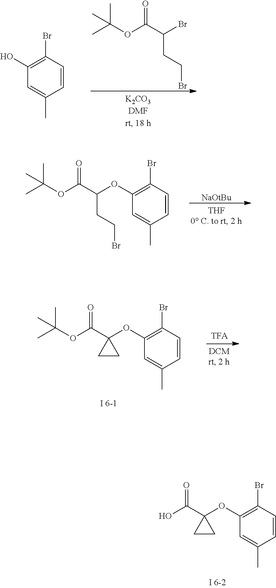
C1=CC(Br)=C(OC2(C(O)=O)CC2)C=C1C.CC(OC(C(Br)CCBr)=O)(C)C.C1=CC(Br)=C(O)C=C1C.C1=CC(Br)=C(OC(C(OC(C)(C)C)=O)CCBr)C=C1C.[NaOtBu].C1=CC(Br)=C(OC2(C(OC(C)(C)C)=O)CC2)C=C1C
